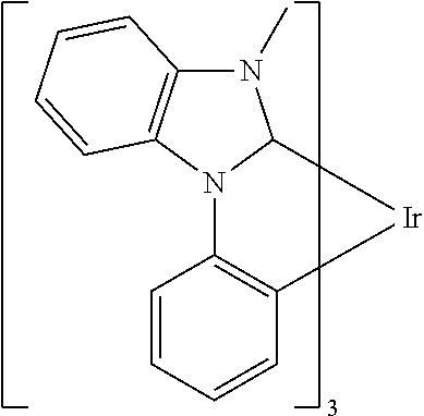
N1(C)C2=C(N3C1[Ir]C1=C3C=CC=C1)C=CC=C2
